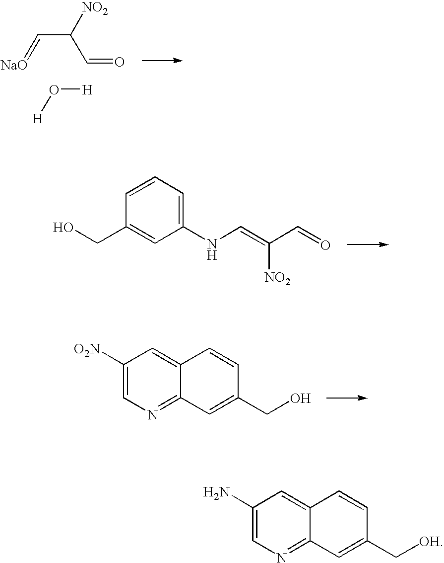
C(C([NO2])C=O)=[NaO].O([H])[H].C1(NC=C(C=O)[NO2])=CC=CC(CO)=C1.C1([O2N])=CN=C2C(=C1)C=CC(CO)=C2.C1(N)=CN=C2C(=C1)C=CC(C[OH])=C2
